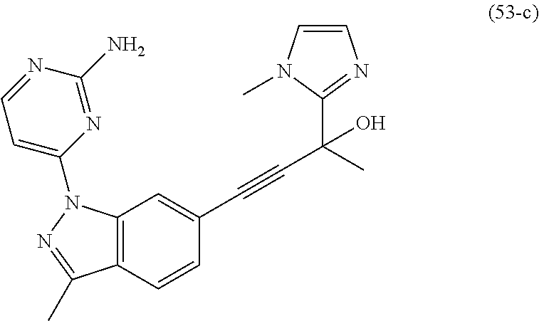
C12=C(C=CC(C#CC(O)(C3=NC=CN3C)C)=C1)C(C)=NN2C1=CC=NC(N)=N1
